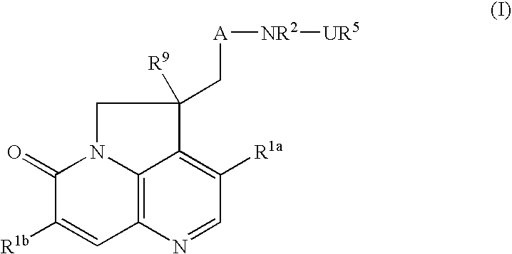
C12=C3N=CC([R1a])=C1C(C[A][NR2][UR5])([R9])CN2C(=O)C([R1b])=C3
